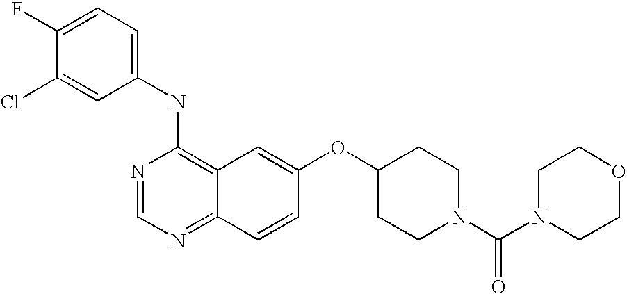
C1=C(Cl)C(F)=CC=C1NC1=C2C(=NC=N1)C=CC(OC1CCN(C(N3CCOCC3)=O)CC1)=C2
